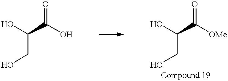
OCC(O)C([OMe])=O.OCC(O)C(O)=O
